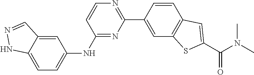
C1=CC(C2=NC=CC(NC3=CC=C4C(=C3)C=NN4)=N2)=CC2=C1C=C(C(N(C)C)=O)S2
